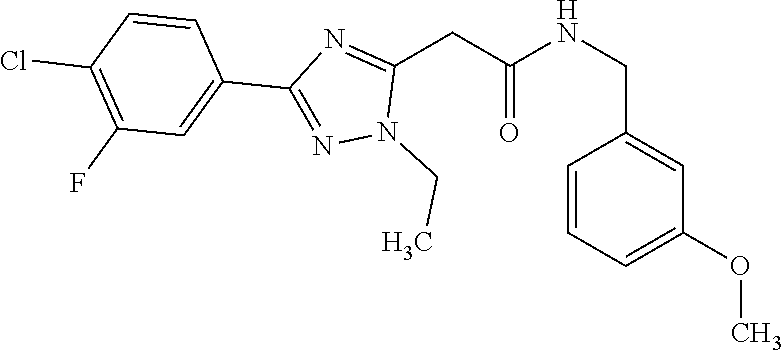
C(C1=CC(OC)=CC=C1)NC(CC1=NC(C2=CC(F)=C(Cl)C=C2)=NN1CC)=O
